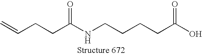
C=CCCC(NCCCCC(O)=O)=O
